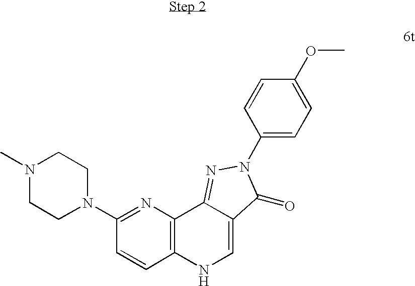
N1=C(N2CCN(C)CC2)C=CC2=C1C1=NN(C3=CC=C(OC)C=C3)C(=O)C1=CN2
